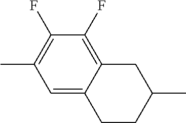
C1=C2CCC(C)CC2=C(F)C(F)=C1C
